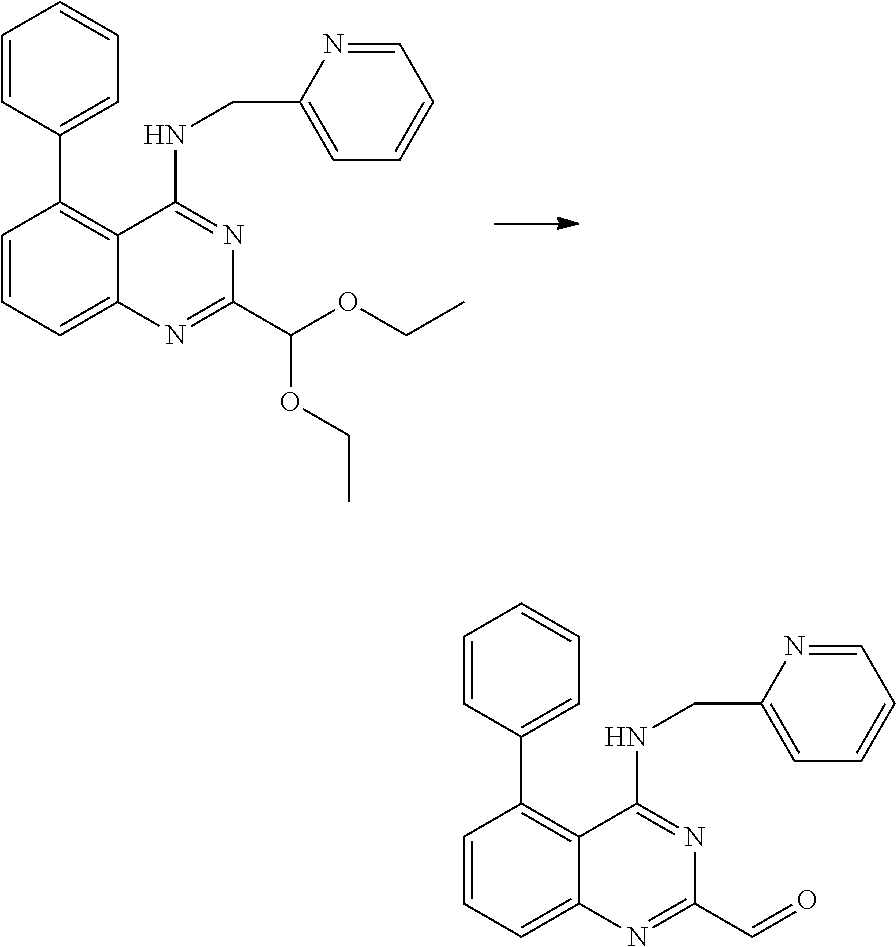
C1=CC=C2C(=C1C1=CC=CC=C1)C(NCC1=CC=CC=N1)=NC(C(OCC)OCC)=N2.C1=CC=C2C(=C1C1=CC=CC=C1)C(NCC1=CC=CC=N1)=NC(C=O)=N2
